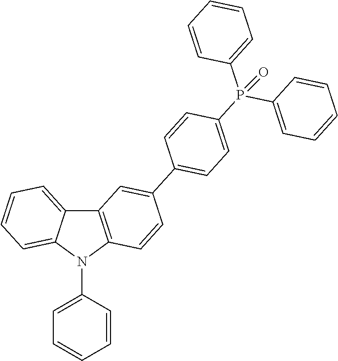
C12=C(N(C3=CC=CC=C3)C3=CC=CC=C13)C=CC(C1=CC=C(P(C3=CC=CC=C3)(C3=CC=CC=C3)=O)C=C1)=C2
